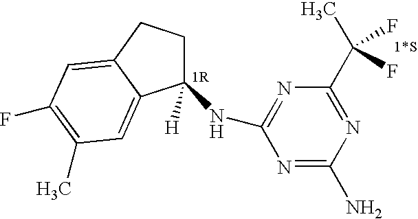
C1([H])(NC2=NC(C(C)(F)F)=NC(N)=N2)CCC2=CC(F)=C(C)C=C12
